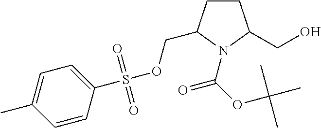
C1CC(COS(C2=CC=C(C)C=C2)(=O)=O)N(C(=O)OC(C)(C)C)C1CO
